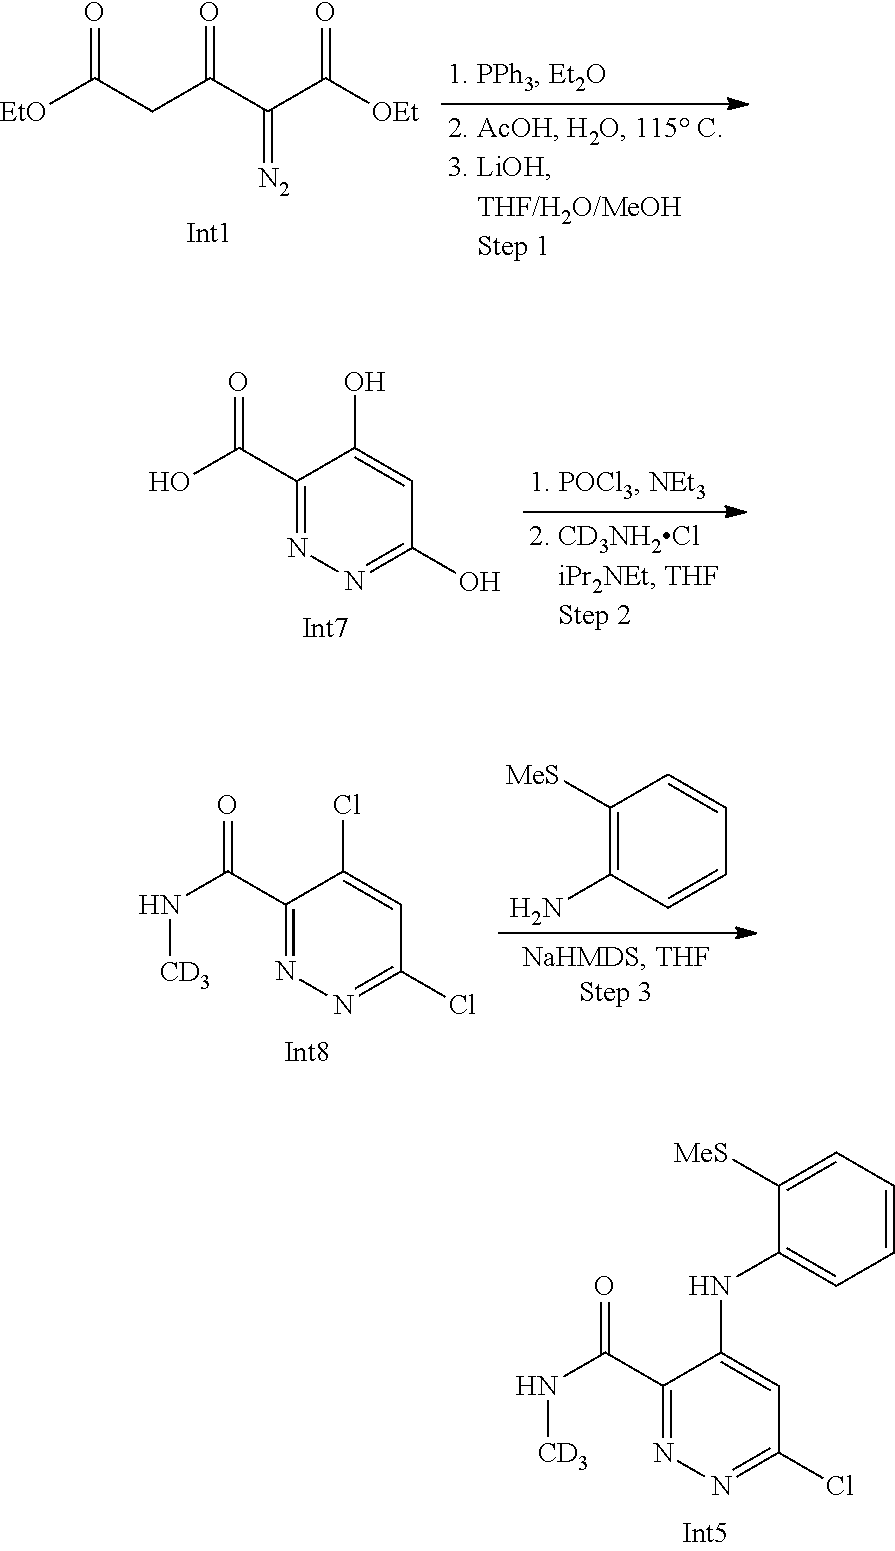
C1(C(N[CD3])=O)=NN=C(Cl)C=C1NC1=CC=CC=C1[MeS].[EtO]C(CC(C(C([OEt])=O)=[N2])=O)=O.C1(C(O)=O)=NN=C(O)C=C1O.C1(C(N[CD3])=O)=NN=C(Cl)C=C1Cl.C1([MeS])=C(N)C=CC=C1
